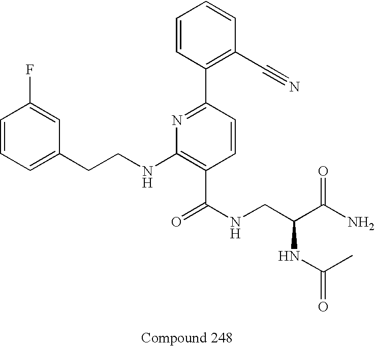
C1=CC=C(CCNC2=C(C(NCC(NC(C)=O)C(N)=O)=O)C=CC(C3=C(C#N)C=CC=C3)=N2)C=C1F
